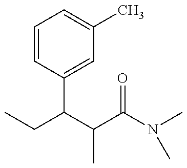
CCC(C(C(N(C)C)=O)C)C1=CC(C)=CC=C1
